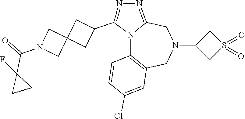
N12C3=C(CN(C4CS(=O)(=O)C4)CC1=NN=C2C1CC2(C1)CN(C(=O)C1(F)CC1)C2)C=C(Cl)C=C3
